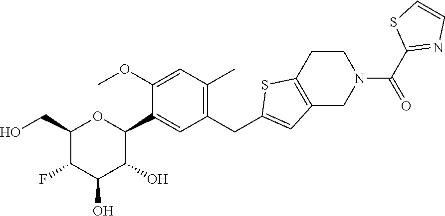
C1(CO)OC(C2=CC(CC3=CC4=C(S3)CCN(C(C3=NC=CS3)=O)C4)=C(C)C=C2OC)C(O)C(O)C1F
